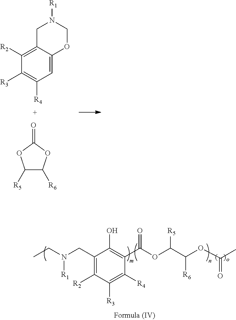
C1([R5])C([R6])OC(=O)O1.C1([R2])=C2C(=CC([R4])=C1[R3])OCN([R1])C2.CCN(CC1=C([R2])C([R3])=C([R4])C(C(OC(C(OC(C)=O)[R6])[R5])=O)=C1O)[R1]
